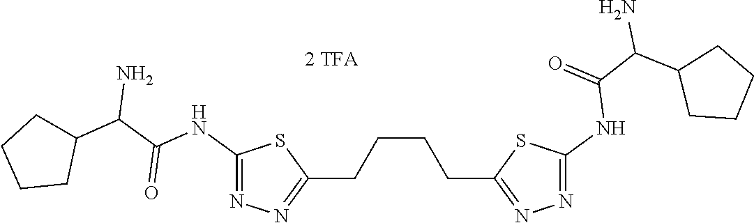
C(CCC1=NN=C(NC(C(C2CCCC2)N)=O)S1)CC1=NN=C(NC(C(C2CCCC2)N)=O)S1
